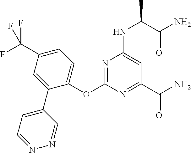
C1(OC2=CC=C(C(F)(F)F)C=C2C2=CC=NN=C2)=NC(NC(C)C(N)=O)=CC(C(N)=O)=N1
